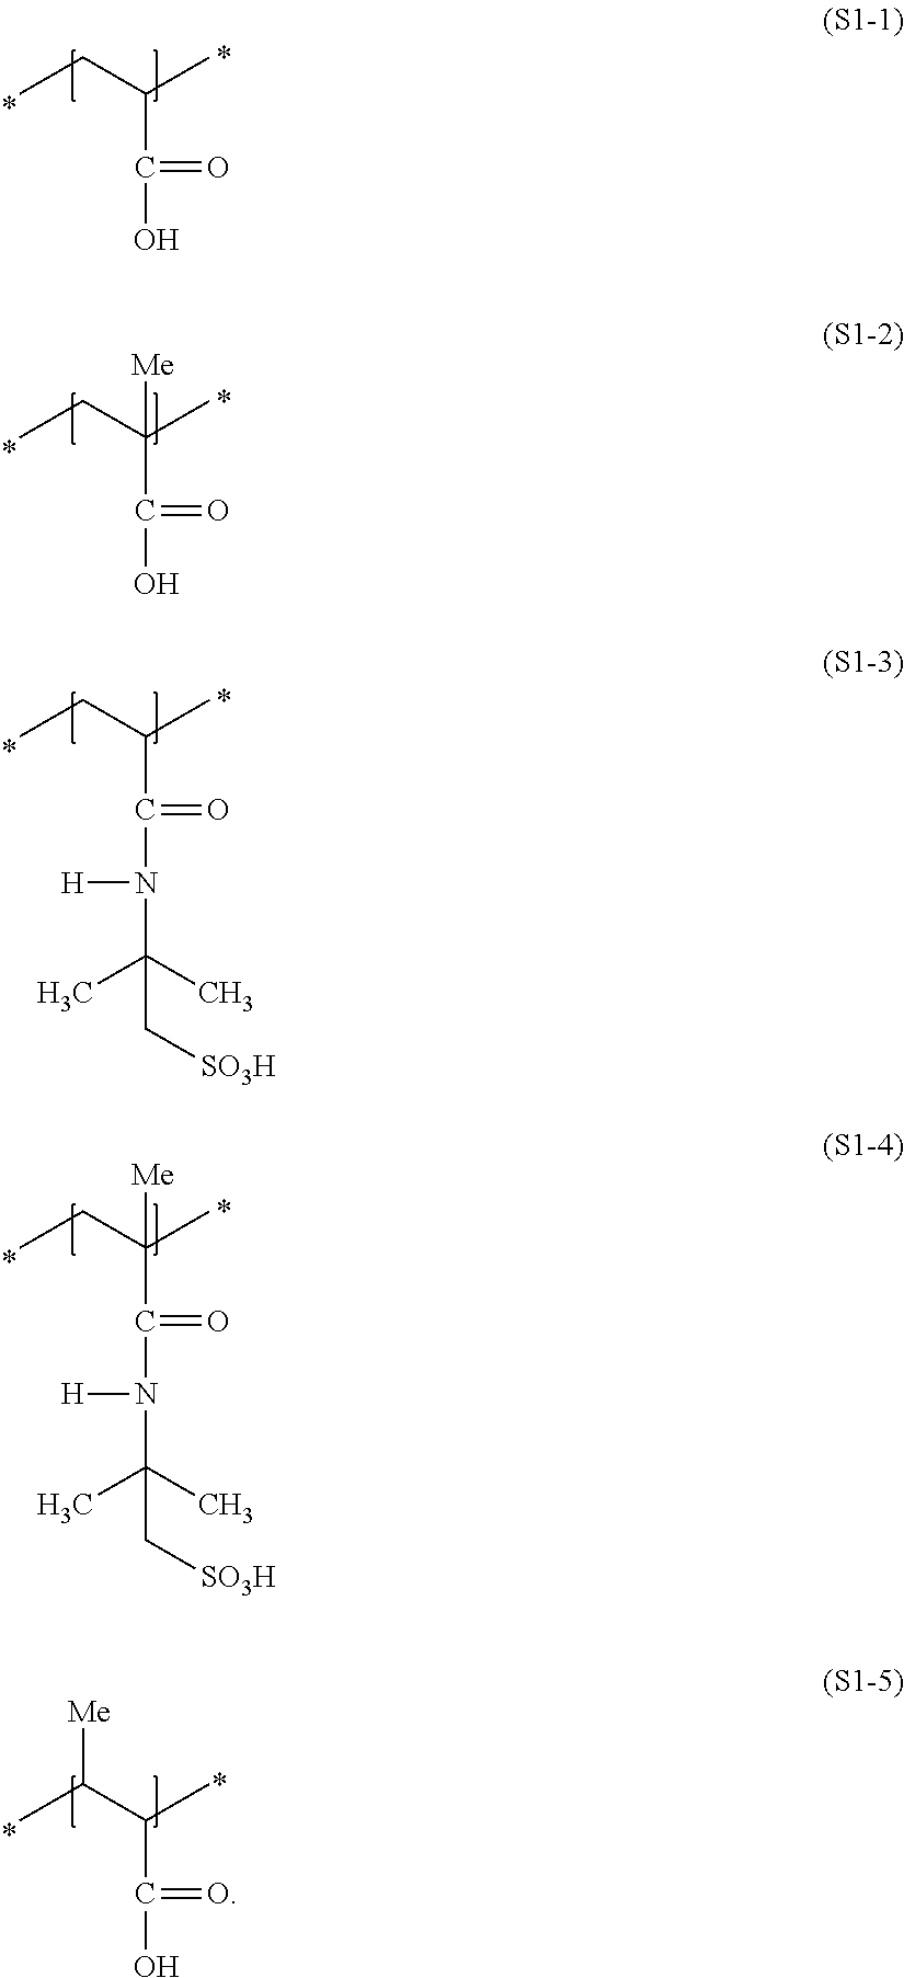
CCC(C)C(=O)O.CCC(C)(C(=O)O)[Me].CCC(C)C(=O)N([H])C(C)(C)C[SO3H].CCC(C)(C(=O)N([H])C(C)(C)C[SO3H])[Me].CC(C(C)C(=O)O)[Me]
